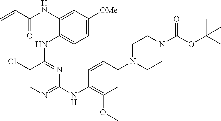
N(C1=CC([OMe])=CC=C1NC1=NC(NC2=C(OC)C=C(N3CCN(C(OC(C)(C)C)=O)CC3)C=C2)=NC=C1Cl)C(C=C)=O
